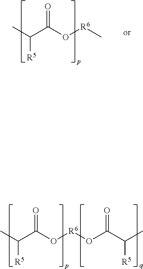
CC([R5])C(O[R6]OC(C([R5])C)=O)=O.CC([R5])C(O[R6]C)=O
